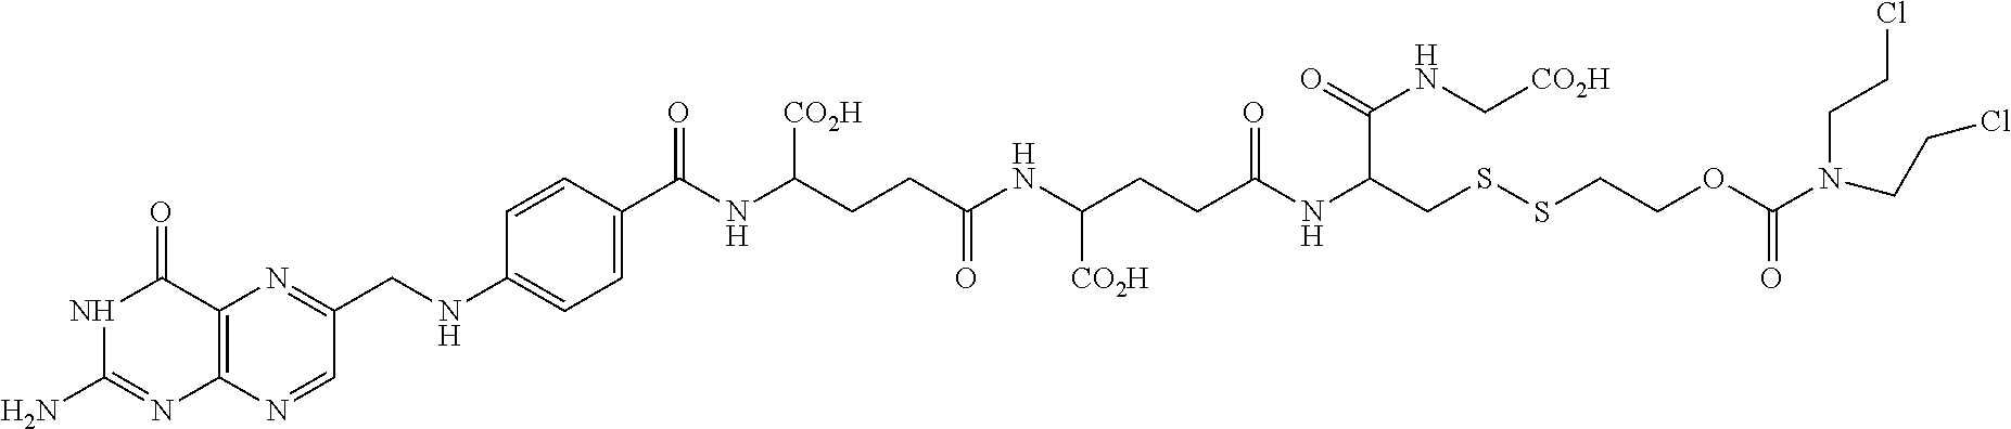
N1C(N)=NC2=C(C1=O)N=C(CNC1=CC=C(C(NC(CCC(NC(CCC(NC(CSSCCOC(N(CCCl)CCCl)=O)C(NC[CO2H])=O)=O)[CO2H])=O)[CO2H])=O)C=C1)C=N2
